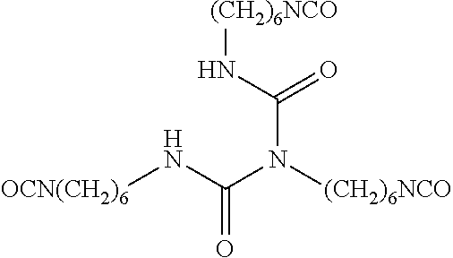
N(C(N(C(N[(CH2)6NCO])=O)[(CH2)6NCO])=O)[OCN(CH2)6]
